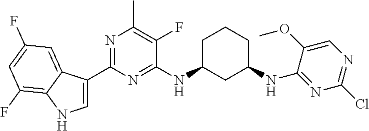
C1(C2=NC(C)=C(F)C(NC3CC(NC4=NC(Cl)=NC=C4OC)CCC3)=N2)=CNC2=C(F)C=C(F)C=C12
